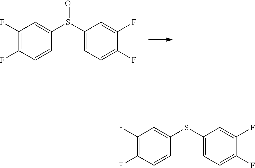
C1(F)=C(F)C=CC(S(C2=CC=C(F)C(F)=C2)=O)=C1.C1(F)=C(F)C=CC(SC2=CC=C(F)C(F)=C2)=C1
